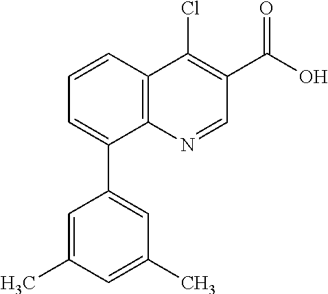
C1=C(C)C=C(C)C=C1C1=CC=CC2=C1N=CC(C(O)=O)=C2Cl
